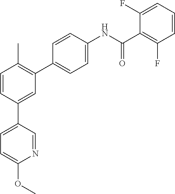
C1=CC(C2=CC=C(OC)N=C2)=CC(C2=CC=C(NC(C3=C(F)C=CC=C3F)=O)C=C2)=C1C
